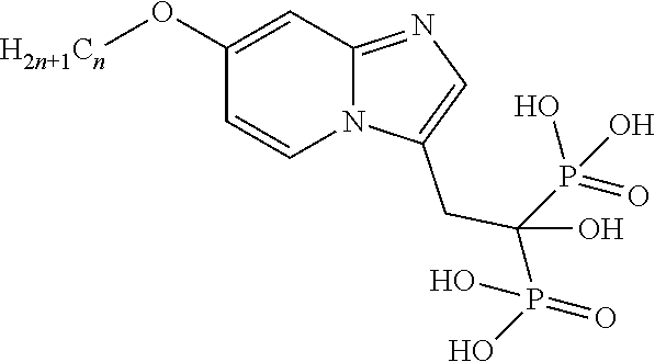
C1(O[H2n+1Cn])=CC2=NC=C(CC(P(O)(=O)O)(O)P(=O)(O)O)N2C=C1
